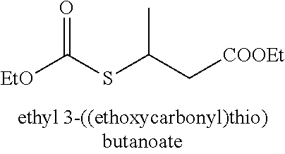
[EtO]C(SC(C[COOEt])C)=O
